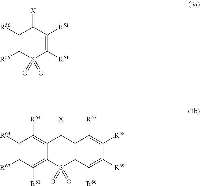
C1([R56])=C([R55])S(=O)(=O)C([R54])=C([R53])C1=[X].C1([R63])=C([R62])C([R61])=C2C(=C1[R64])C(=[X])C1=C(S2(=O)=O)C([R60])=C([R59])C([R58])=C1[R57]
